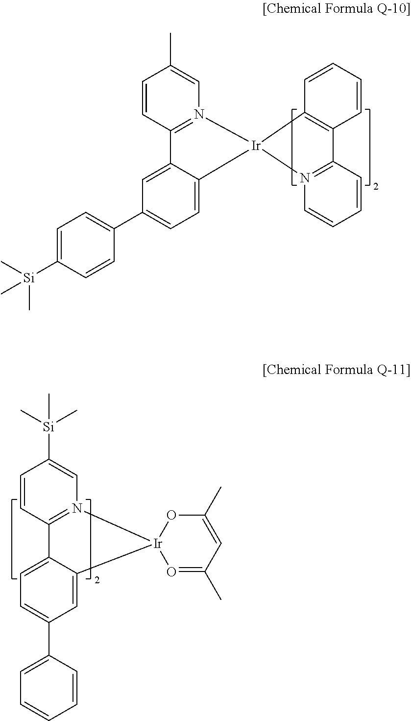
C1=CC2=C(C=C1)[Ir]1(N3=C2C=CC=C3)N2=C(C=CC(C)=C2)C2=CC(C3=CC=C([Si](C)(C)C)C=C3)=CC=C12.C1=CC2=N(C=C1[Si](C)(C)C)[Ir]1(C3=CC(C4=CC=CC=C4)=CC=C23)O=C(C)C=C(C)O1
